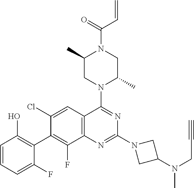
C1=CC=C(F)C(C2=C(F)C3=C(C=C2Cl)C(N2C(C)CN(C(=O)C=C)C(C)C2)=NC(N2CC(N(CC#C)C)C2)=N3)=C1O
